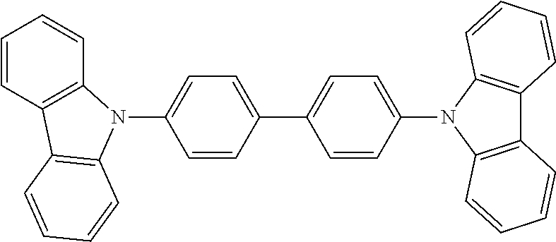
C1(C2=CC=C(N3C4=C(C5=C3C=CC=C5)C=CC=C4)C=C2)=CC=C(N2C3=C(C=CC=C3)C3=C2C=CC=C3)C=C1
